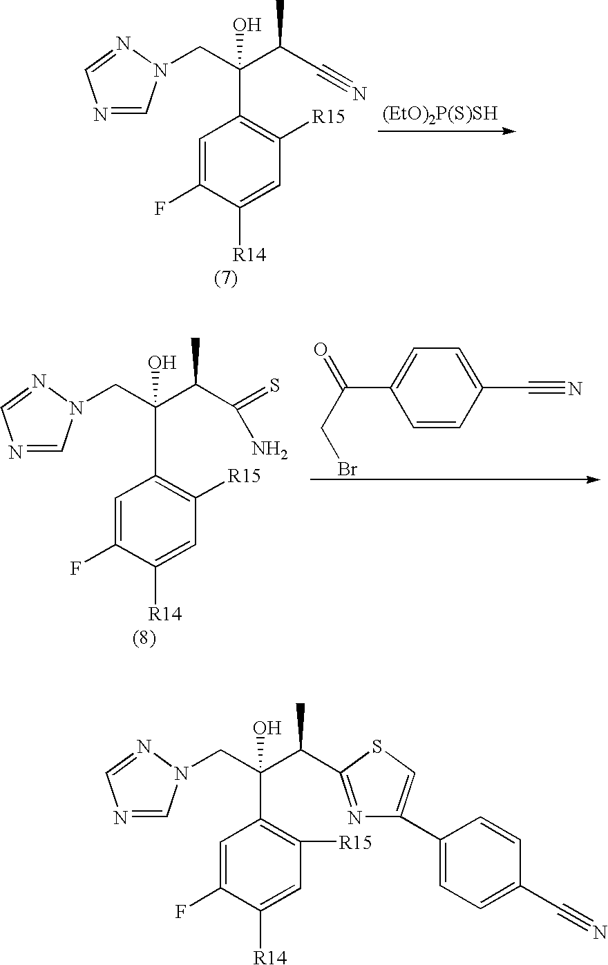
C1=C(F)C([R14])=CC([R15])=C1C(C(C#N)C)(O)CN1C=NC=N1.[(EtO)2P(S)SH].C1=C(F)C([R14])=CC([R15])=C1C(C(C(=S)N)C)(O)CN1C=NC=N1.C1=CC(C#N)=CC=C1C(CBr)=O.C1=C(F)C([R14])=CC([R15])=C1C(C(C)C1=NC(C2=CC=C(C#N)C=C2)=CS1)(O)CN1C=NC=N1
